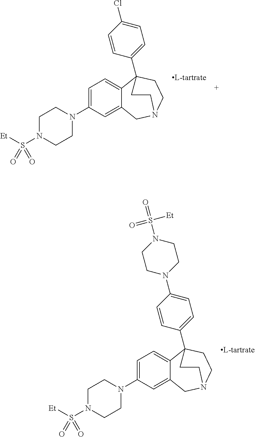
C1(N2CCN(S(=O)([Et])=O)CC2)=CC=C2C(=C1)CN1CCC2(C2=CC=C(N3CCN(S(=O)([Et])=O)CC3)C=C2)CC1.C1(N2CCN(S(=O)([Et])=O)CC2)=CC=C2C(=C1)CN1CCC2(C2=CC=C(Cl)C=C2)CC1
